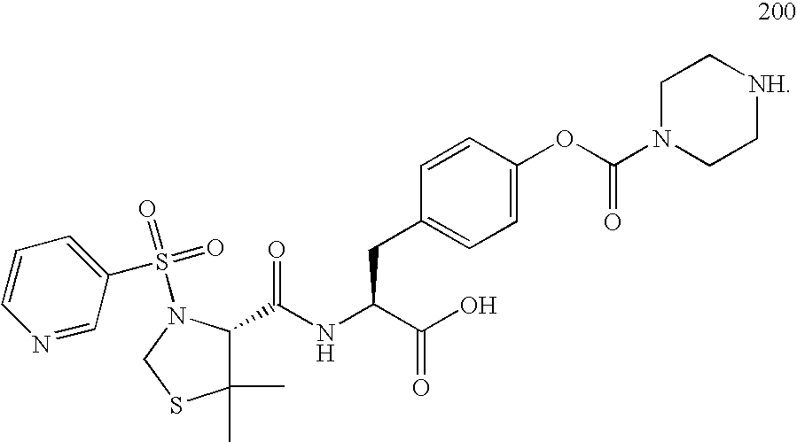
C1(C)(C)C(C(NC(C(=O)O)CC2=CC=C(OC(N3CC[NH]CC3)=O)C=C2)=O)N(S(=O)(=O)C2=CC=CN=C2)CS1
